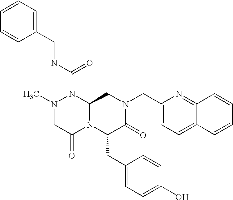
CN1CC(=O)N2C(N1C(NCC1=CC=CC=C1)=O)CN(CC1=CC=C3C(=N1)C=CC=C3)C(=O)C2CC1=CC=C(O)C=C1
